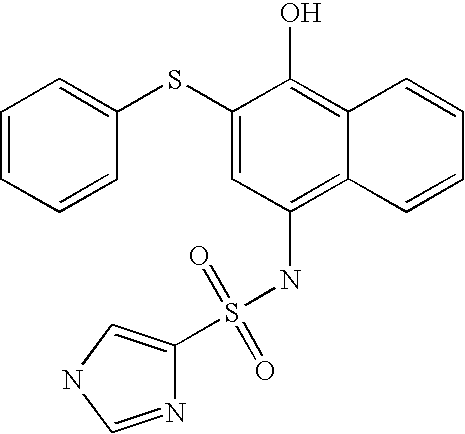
C1=CC=CC(SC2=CC(NS(C3=CNC=N3)(=O)=O)=C3C(=C2O)C=CC=C3)=C1
